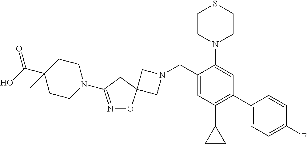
C1N(CC2=CC(C3CC3)=C(C3=CC=C(F)C=C3)C=C2N2CCSCC2)CC12ON=C(N1CCC(C(O)=O)(C)CC1)C2
